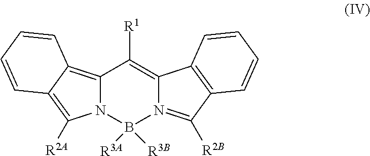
C12=C3C(=C([R2A])N1B([R3A])([R3B])N1=C([R2B])C4=C(C1=C2[R1])C=CC=C4)C=CC=C3
